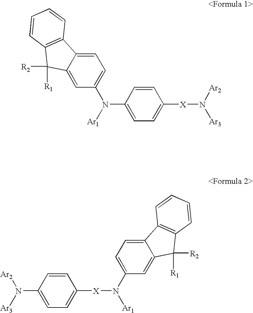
C1=C2C(=CC=C1N([Ar1])C1=CC=C([X]N([Ar3])[Ar2])C=C1)C1=C(C2([R2])[R1])C=CC=C1.C1(N([Ar1])[X]C2=CC=C(N([Ar3])[Ar2])C=C2)=CC=C2C(=C1)C([R2])([R1])C1=C2C=CC=C1
